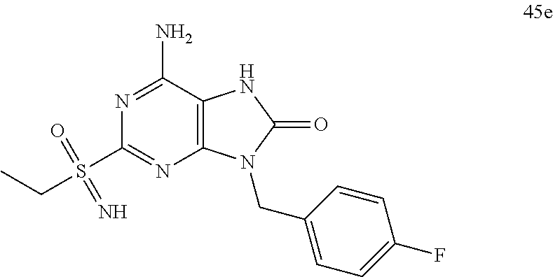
N1=C(N)C2=C(N=C1S(CC)(=O)=N)N(CC1=CC=C(F)C=C1)C(=O)N2
